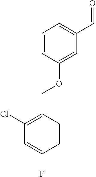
C1=CC(OCC2=C(Cl)C=C(F)C=C2)=CC(C=O)=C1
